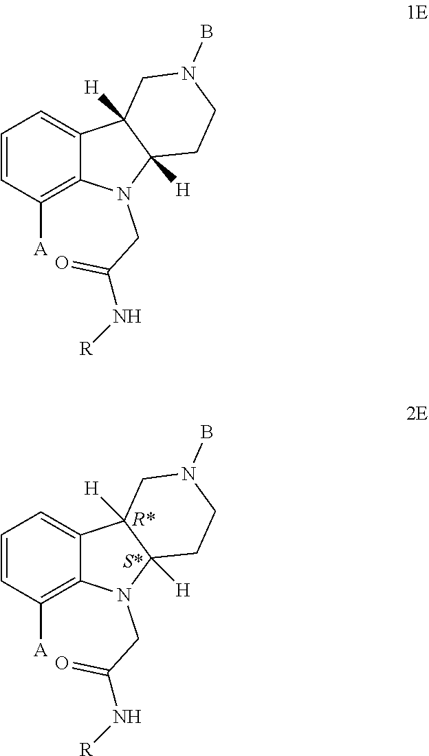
C1=CC([A])=C2C(=C1)C1([H])C([H])(N2CC(=O)N[R])CCN(B)C1.C1=CC([A])=C2C(=C1)C1([H])C([H])(N2CC(=O)N[R])CCN(B)C1
